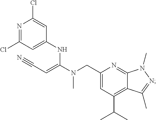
N1=C(Cl)C=C(NC(N(CC2=CC(C(C)C)=C3C(=N2)N(C)N=C3C)C)=CC#N)C=C1Cl
